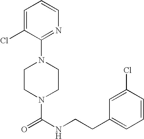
N1(C(NCCC2=CC=CC(Cl)=C2)=O)CCN(C2=NC=CC=C2Cl)CC1
